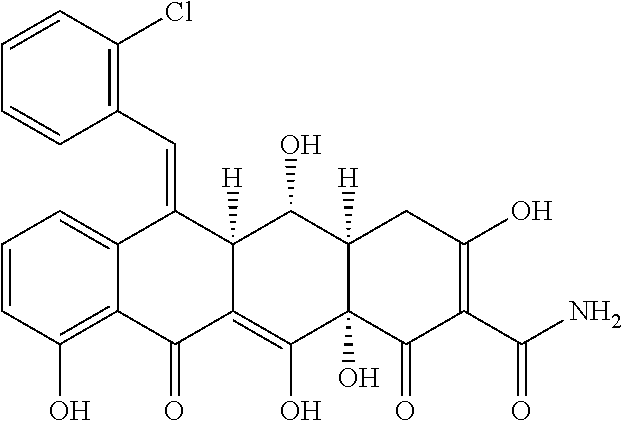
C1=CC(O)=C2C(=C1)C(=CC1=C(Cl)C=CC=C1)C1([H])C(=C(O)C3(O)C([H])(C1O)CC(O)=C(C(N)=O)C3=O)C2=O
